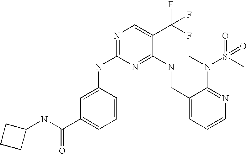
C1(CNC2=NC(NC3=CC(C(NC4CCC4)=O)=CC=C3)=NC=C2C(F)(F)F)=CC=CN=C1N(C)S(C)(=O)=O
